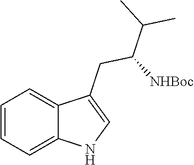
C1=CC=C2C(=C1)C(CC([NHBoc])C(C)C)=CN2
